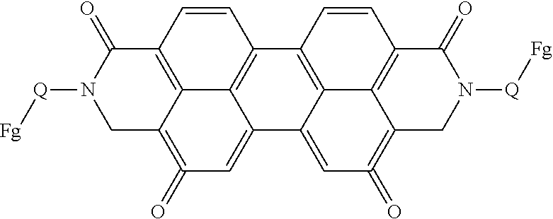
C1=CC2=C3C4=C1C1=C5C(=CC(=O)=C6C5=C(C=C1)C(=O)N([Q][Fg])C6)C4=CC(=O)=C3CN([Q][Fg])C2=O
